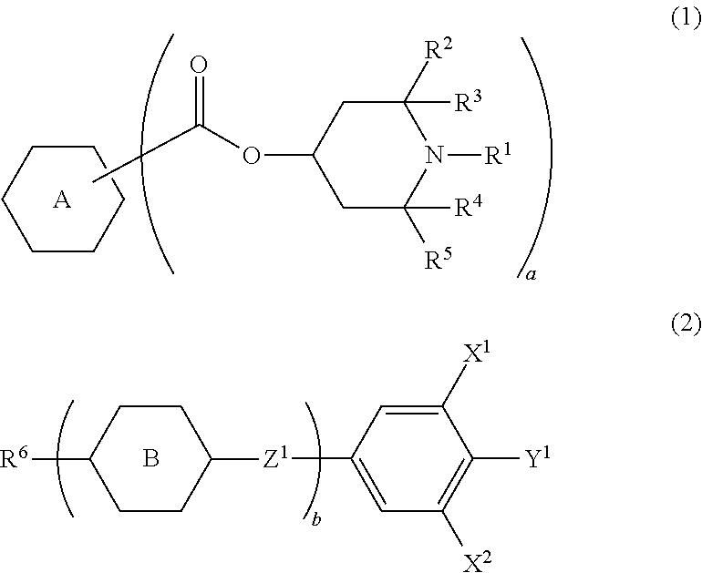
C1CCCCC1.C1([R3])([R2])CC(OC(C)=O)CC([R4])([R5])N1[R1].[A].C1([X1])=CC([Z1]C2CCC([R6])CC2)=CC([X2])=C1[Y1].B
